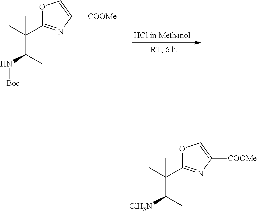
C(C(N[Boc])C)(C)(C)C1=NC([COOMe])=CO1.C(C([ClH3N])C)(C)(C)C1=NC([COOMe])=CO1
